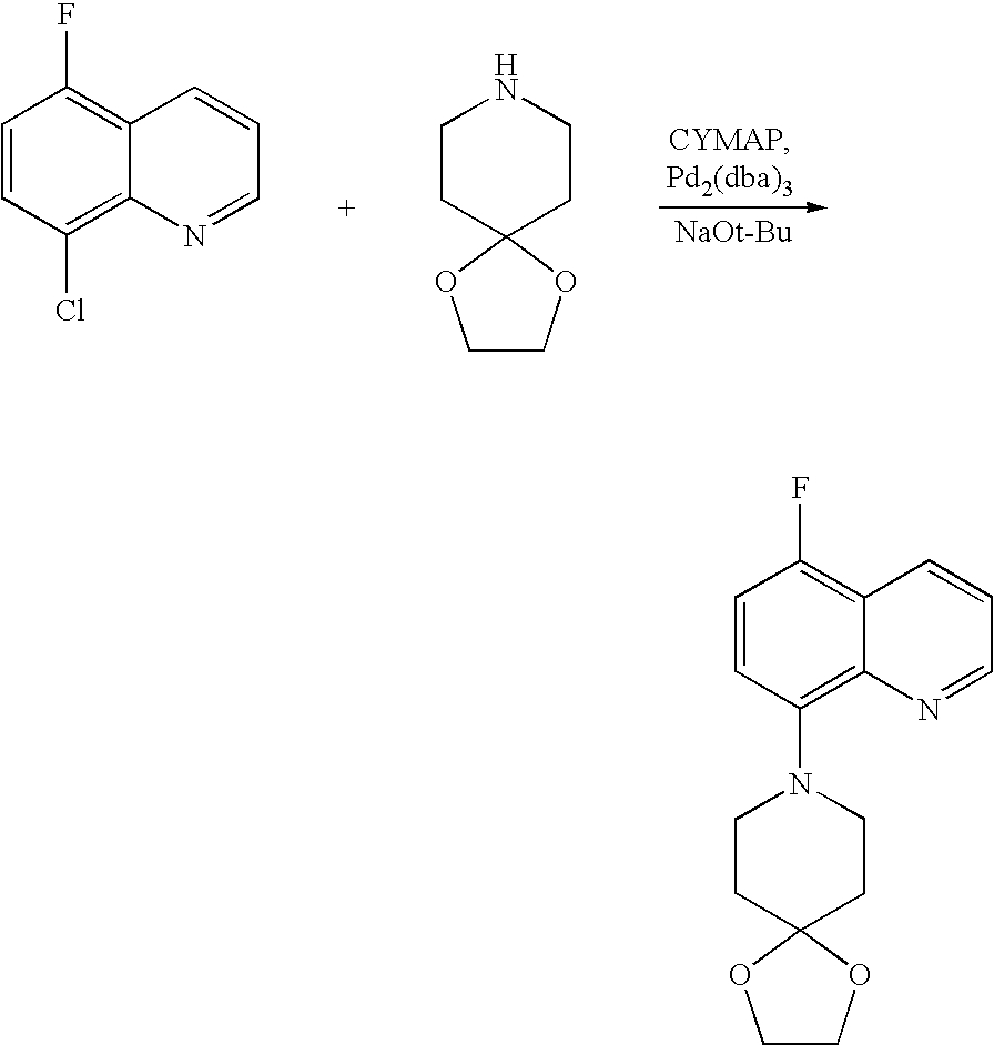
[NaOt-Bu].C1=CC(F)=C2C(=C1Cl)N=CC=C2.C1CC2(CCN1)OCCO2.C1=CC(F)=C2C(=C1N1CCC3(CC1)OCCO3)N=CC=C2
